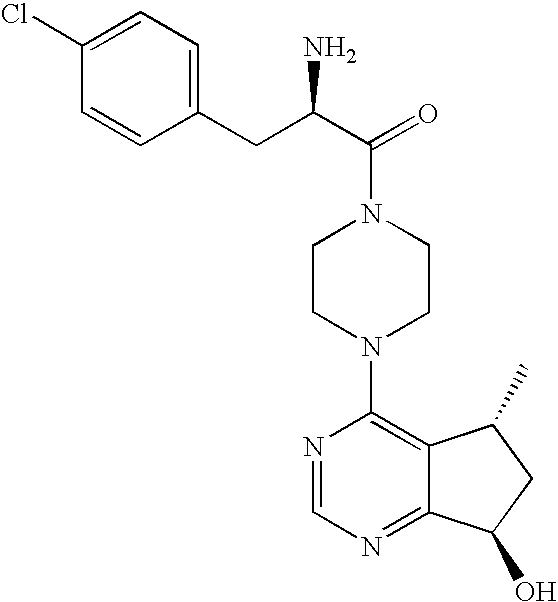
O=C(N1CCN(C2=C3C(=NC=N2)C(O)CC3C)CC1)C(CC1=CC=C(Cl)C=C1)N
